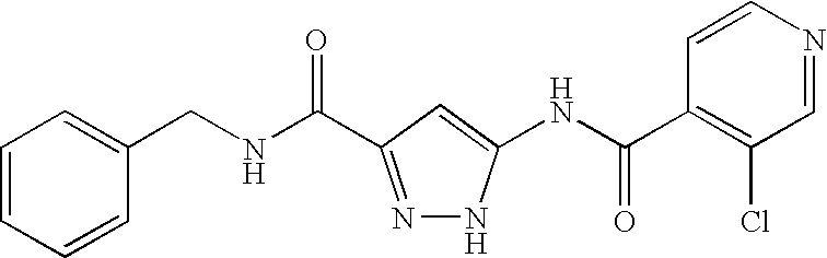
C1=CC=CC(CNC(=O)C2=NNC(NC(C3=C(Cl)C=NC=C3)=O)=C2)=C1
